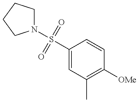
N1(S(C2=CC(C)=C([OMe])C=C2)(=O)=O)CCCC1
